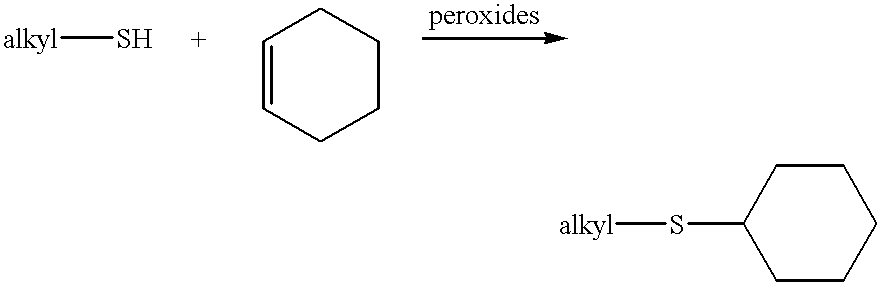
[alkyl]S.C1=CCCCC1.C1CCCCC1S[alkyl]
